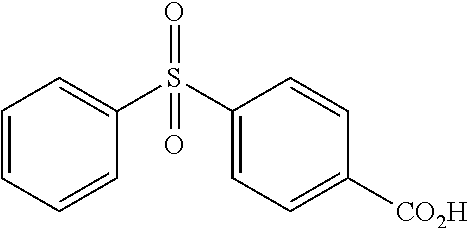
C1(S(C2=CC=CC=C2)(=O)=O)=CC=C([CO2H])C=C1
